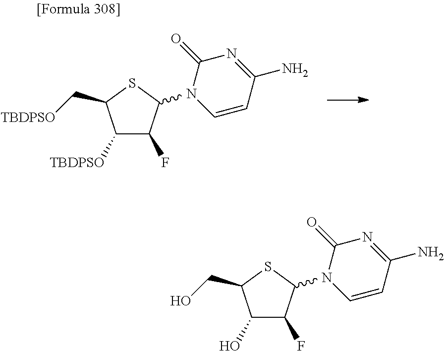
C1([TBDPSO])C(F)C(N2C=CC(N)=NC2=O)SC1C[TBDPSO].C1(O)C(F)C(N2C=CC(N)=NC2=O)SC1CO
